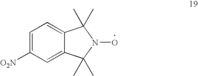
C1=C([O2N])C=C2C(=C1)C(C)(C)N(O)C2(C)C
